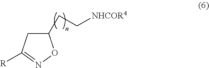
C1C(CC[NHCOR4])ON=C1[R]
